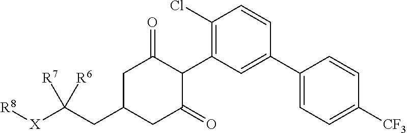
C1C(CC([X][R8])([R7])[R6])CC(=O)C(C2=C(Cl)C=CC(C3=CC=C([CF3])C=C3)=C2)C1=O
